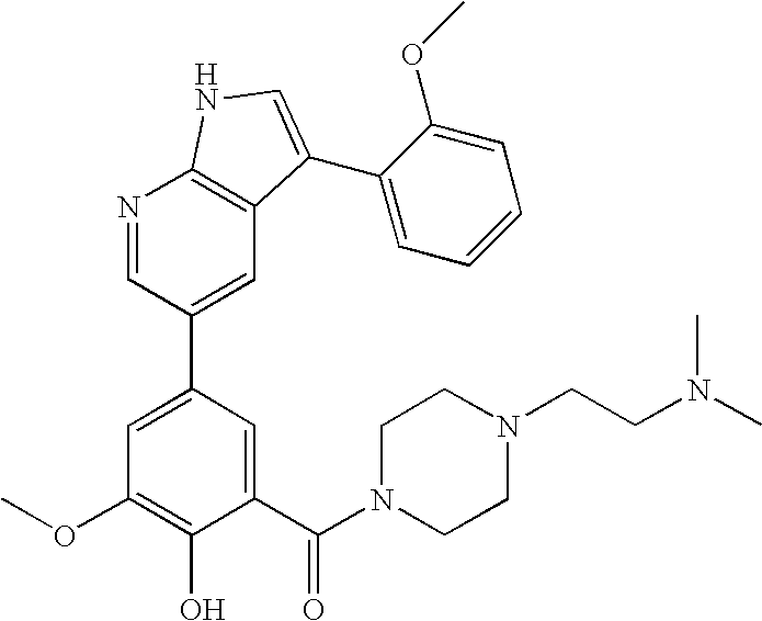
C1(C(N2CCN(CCN(C)C)CC2)=O)=CC(C2=CC3=C(N=C2)NC=C3C2=CC=CC=C2OC)=CC(OC)=C1O
